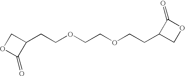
O1C(=O)C(CCOCCOCCC2COC2=O)C1
